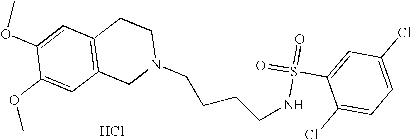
C1=C(S(=O)(=O)NCCCCN2CCC3=C(C2)C=C(OC)C(OC)=C3)C(Cl)=CC=C1Cl.Cl
